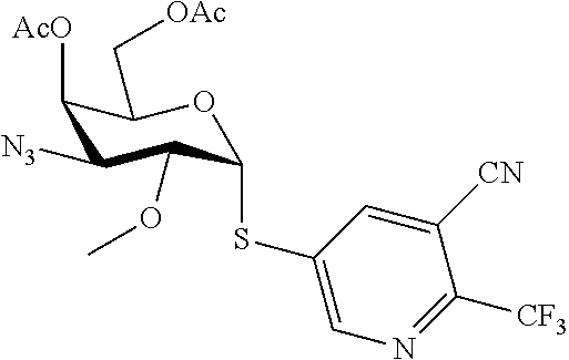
C1([AcO])C([N3])C(OC)C(SC2=CN=C([CF3])C([CN])=C2)OC1C[OAc]
